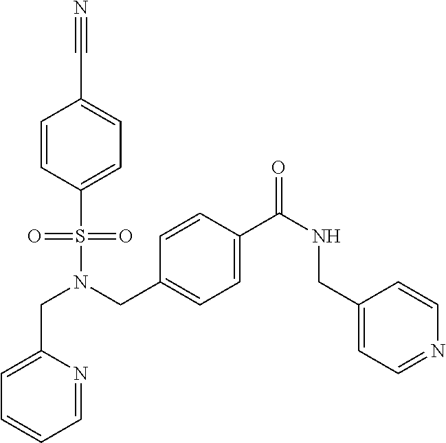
C(N(CC1=CC=C(C(NCC2=CC=NC=C2)=O)C=C1)S(=O)(=O)C1=CC=C(C#N)C=C1)C1=CC=CC=N1
